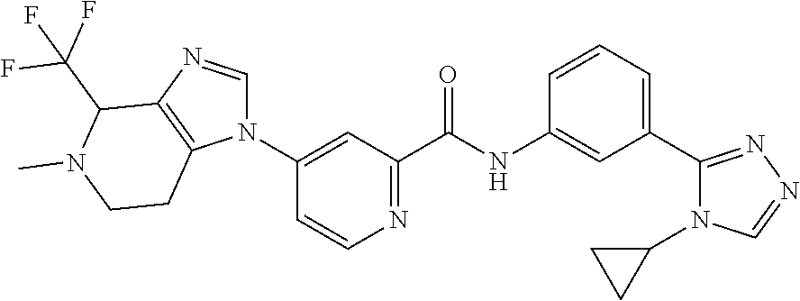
N1(C2=CC(C(NC3=CC(C4=NN=CN4C4CC4)=CC=C3)=O)=NC=C2)C=NC2=C1CCN(C)C2C(F)(F)F
